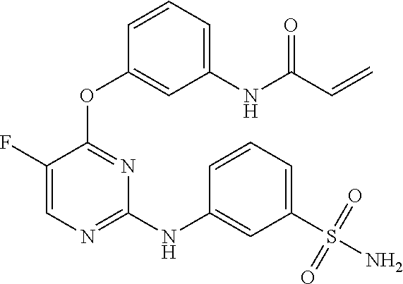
C1=C(F)C(OC2=CC(NC(C=C)=O)=CC=C2)=NC(NC2=CC(S(N)(=O)=O)=CC=C2)=N1
